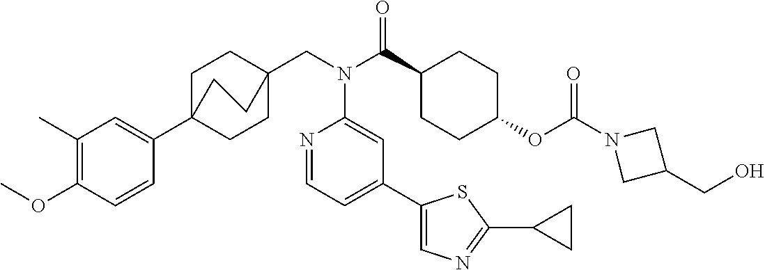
C1(C)=C(OC)C=CC(C23CCC(CN(C(C4CCC(OC(N5CC(CO)C5)=O)CC4)=O)C4=CC(C5=CN=C(C6CC6)S5)=CC=N4)(CC2)CC3)=C1
